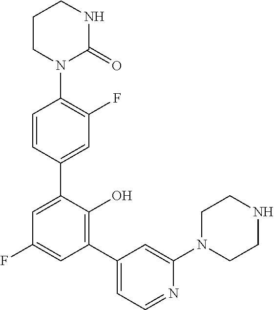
C1(N2C(=O)NCCC2)=C(F)C=C(C2=CC(F)=CC(C3=CC=NC(N4CCNCC4)=C3)=C2O)C=C1
